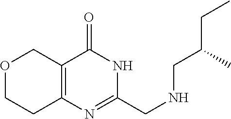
O1CCC2=C(C1)C(=O)NC(CNCC(C)CC)=N2
